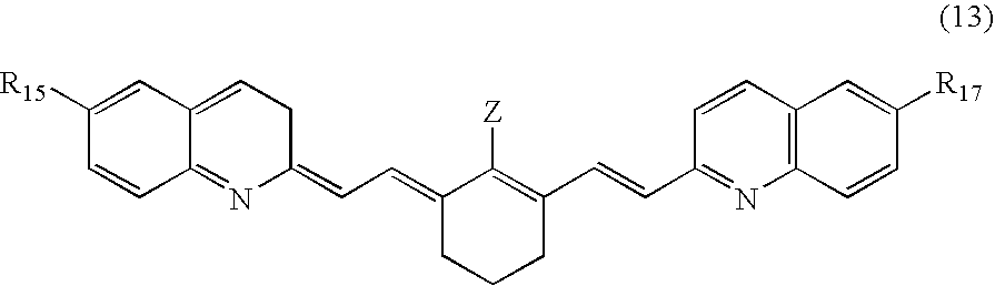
C(=CC1=NC2=C(C=C1)C=C([R17])C=C2)C1=C([Z])C(=CC=C2CC=C3C(=N2)C=CC([R15])=C3)CCC1
